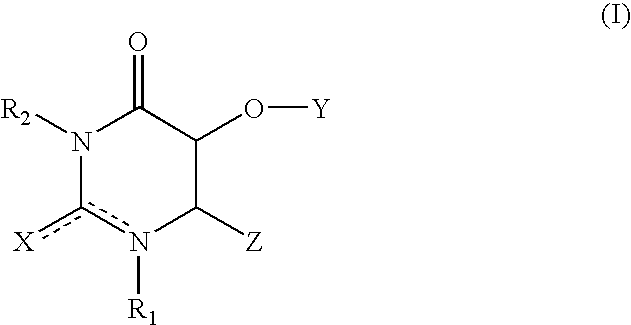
N1([R2])c([X])n([R1])C([Z])C(O[Y])C1=O
